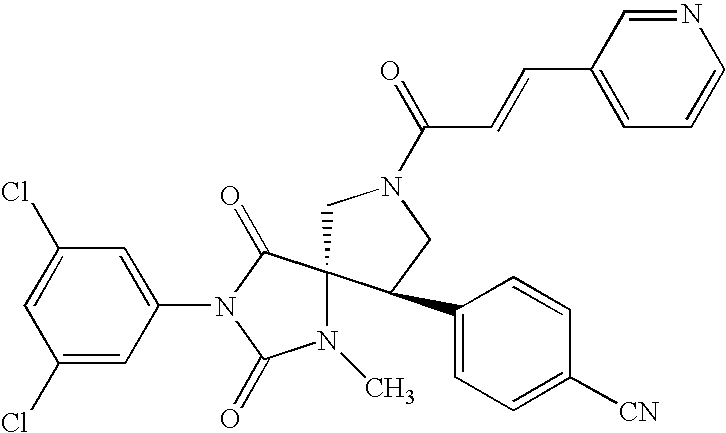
ClC1=CC(Cl)=CC(N2C(=O)C3(N(C)C2=O)CN(C(C=CC2=CC=CN=C2)=O)CC3C2=CC=C([CN])C=C2)=C1
